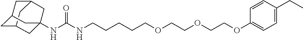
C12CC3CC(C1)CC(NC(NCCCCCOCCOCCOC1=CC=C(CC)C=C1)=O)(C3)C2
